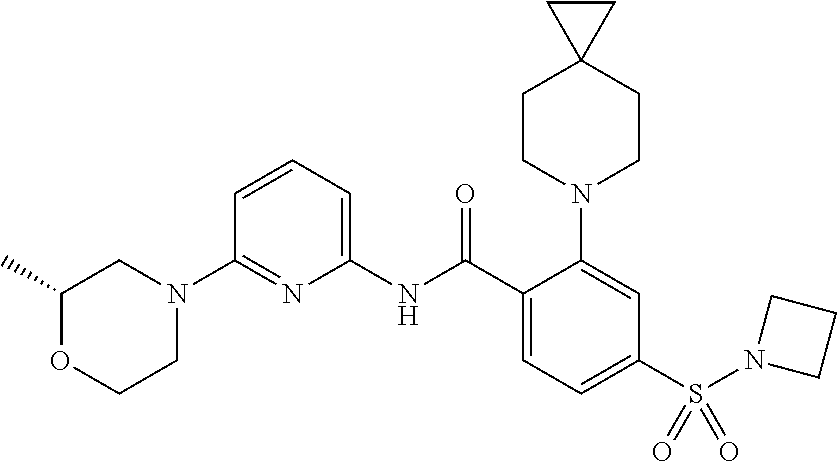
C1(N2CC(C)OCC2)=NC(NC(C2=CC=C(S(N3CCC3)(=O)=O)C=C2N2CCC3(CC2)CC3)=O)=CC=C1
